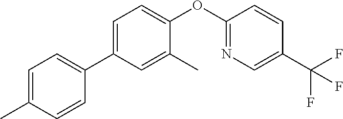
C1=C(C2=CC=C(C)C=C2)C=C(C)C(OC2=NC=C(C(F)(F)F)C=C2)=C1
